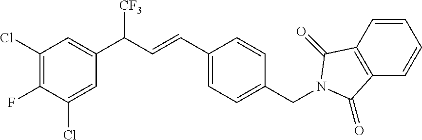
C1(Cl)=C(F)C(Cl)=CC(C(C=CC2=CC=C(CN3C(=O)C4=C(C=CC=C4)C3=O)C=C2)[CF3])=C1
